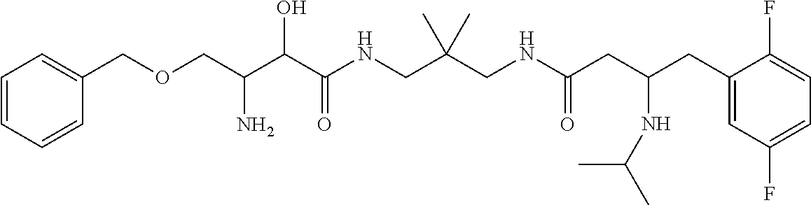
C(C(C(C(NCC(CNC(CC(CC1=CC(F)=CC=C1F)NC(C)C)=O)(C)C)=O)O)N)OCC1=CC=CC=C1
